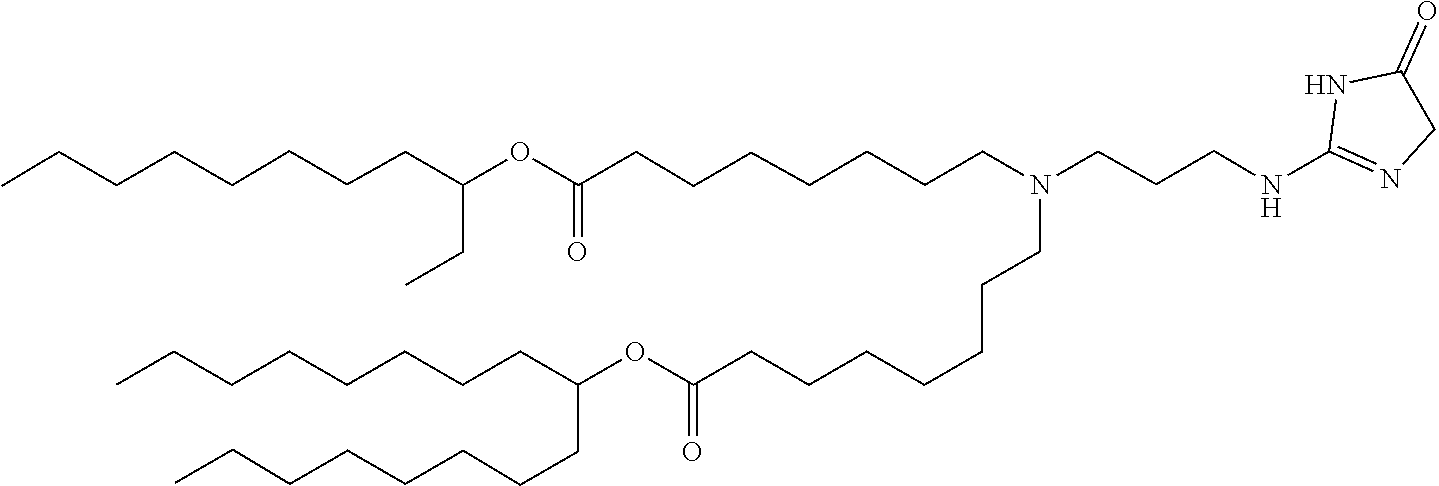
C(C(=O)OC(CCCCCCCC)CCCCCCCC)CCCCCCN(CCCNC1=NCC(=O)N1)CCCCCCCC(=O)OC(CC)CCCCCCCC
